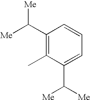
C1(C([Me])[Me])=C(C)C(C([Me])[Me])=CC=C1
